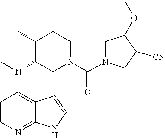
C12=C(N(C)C3CN(C(=O)N4CC(OC)C([CN])C4)CCC3C)C=CN=C1NC=C2
